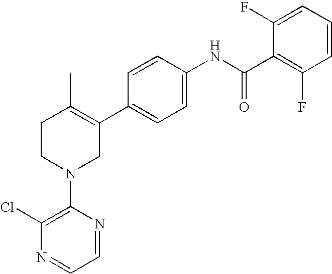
C1=CC(NC(C2=C(F)C=CC=C2F)=O)=CC=C1C1=C(C)CCN(C2=C(Cl)N=CC=N2)C1
